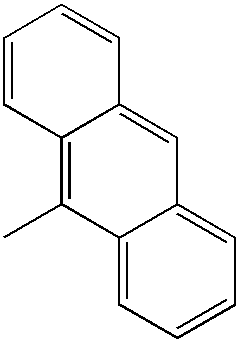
C12=CC=CC=C1C=C1C(=C2C)C=CC=C1
